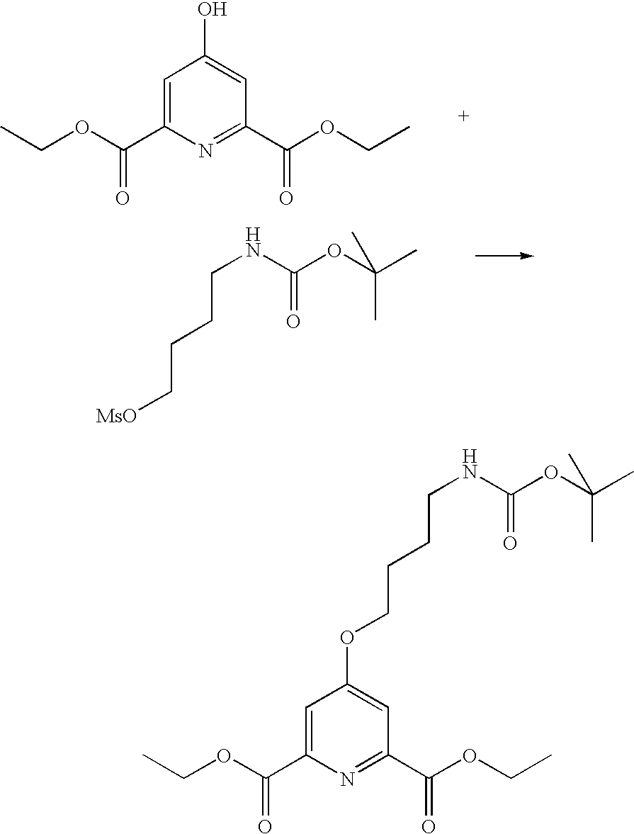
C1=C(C(OCC)=O)N=C(C(OCC)=O)C=C1O.C(NC(OC(C)(C)C)=O)CCC[MsO].C1=C(C(OCC)=O)N=C(C(OCC)=O)C=C1OCCCCNC(OC(C)(C)C)=O
